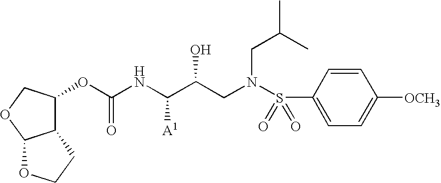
C1(OC(NC(C(CN(S(C2=CC=C([OCH3])C=C2)(=O)=O)CC(C)C)O)[A1])=O)COC2C1CCO2
